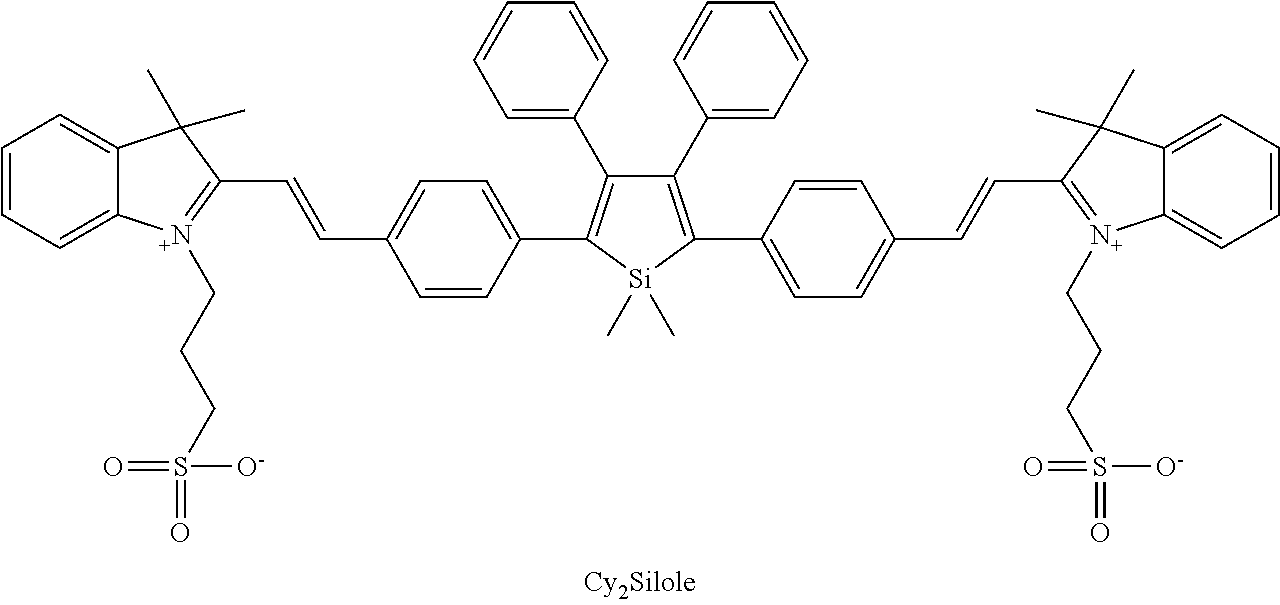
C1(C2=CC=CC=C2)=C(C2=CC=C(C=CC3=[N+](CCCS(=O)(=O)[O-])C4=CC=CC=C4C3(C)C)C=C2)[Si](C)(C)C(C2=CC=C(C=CC3=[N+](CCCS(=O)(=O)[O-])C4=CC=CC=C4C3(C)C)C=C2)=C1C1=CC=CC=C1
